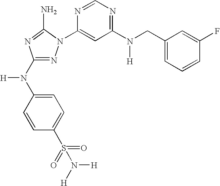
N1=C(N(C2=CC=C(S(=O)(=O)N([H])[H])C=C2)[H])N=C(N)N1C1=CC(N(CC2=CC=CC(F)=C2)[H])=NC=N1
